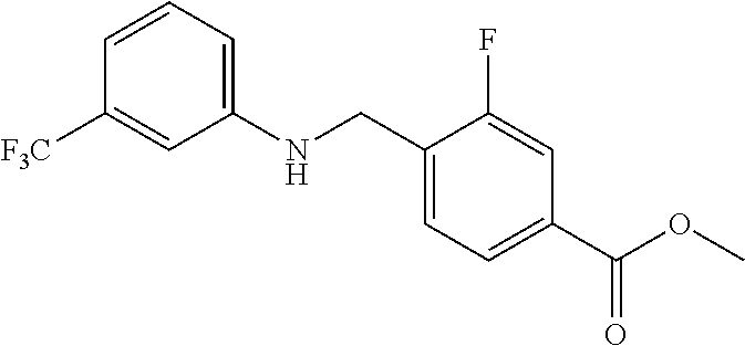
C1([F3C])=CC(NCC2=CC=C(C(=O)OC)C=C2F)=CC=C1
